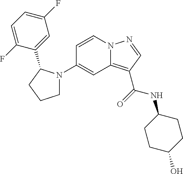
C1(N2CCCC2C2=CC(F)=CC=C2F)=CC2=C(C(=O)NC3CCC(O)CC3)C=NN2C=C1
